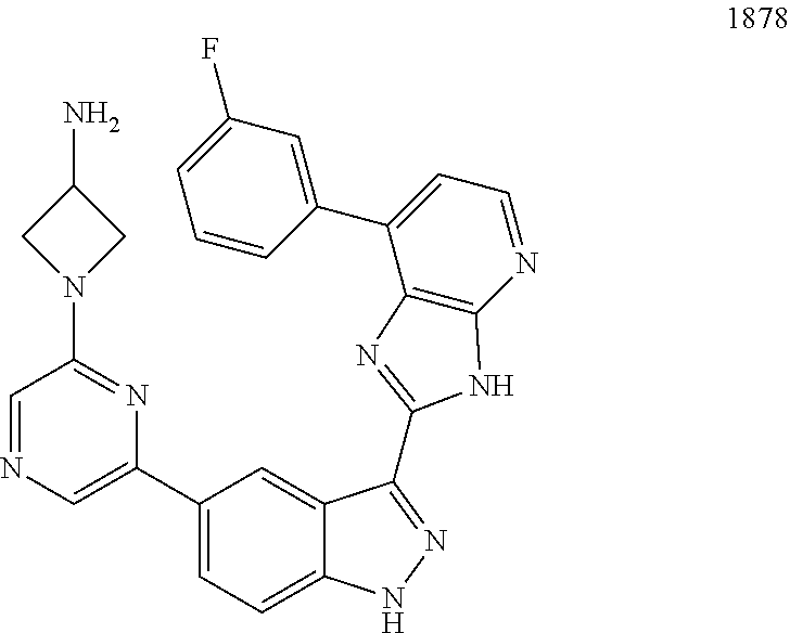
C1=C(F)C=C(C2=CC=NC3=C2N=C(C2=NNC4=CC=C(C5=CN=CC(N6CC(N)C6)=N5)C=C42)N3)C=C1
